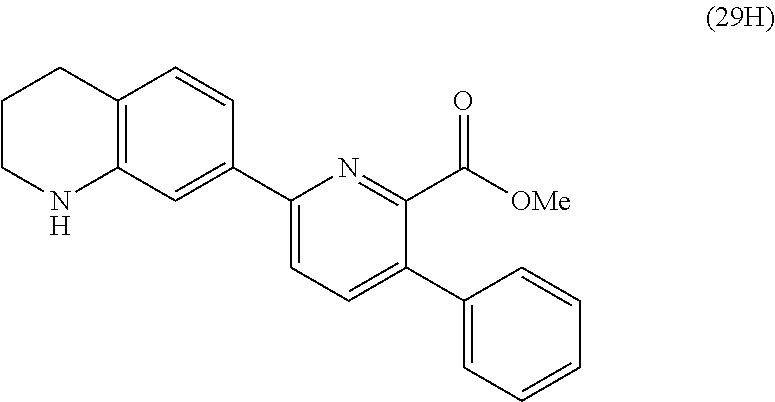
C1CNC2=C(C1)C=CC(C1=CC=C(C3=CC=CC=C3)C(C([OMe])=O)=N1)=C2
